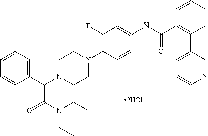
C1=CC=C(C(N2CCN(C3=C(F)C=C(NC(C4=C(C5=CC=CN=C5)C=CC=C4)=O)C=C3)CC2)C(=O)N(CC)CC)C=C1
